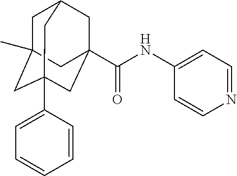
C1=CC(C23CC4(C)CC(CC(C(=O)NC5=CC=NC=C5)(C2)C4)C3)=CC=C1
